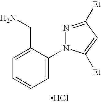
C1=C(N2N=C([Et])C=C2[Et])C(CN)=CC=C1.Cl
